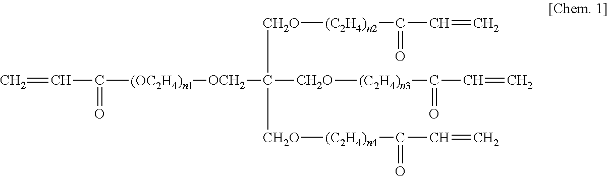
C=CC([(OC2H4)n1][OCH2]C([CH2O][(C2H4)n3]C(C=C)=O)([CH2O][(C2H4)n2]C(C=C)=O)[CH2O][(C2H4)n4]C(C=C)=O)=O
